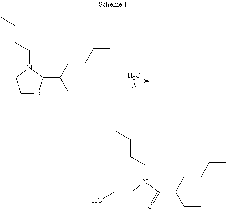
O.[D].C1OC(C(CCCC)CC)N(CCCC)C1.C(N(CCO)CCCC)(C(CCCC)CC)=O
